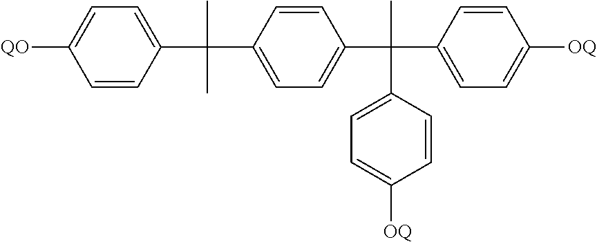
C1=CC(C(C2=CC=C(C(C3=CC=C([OQ])C=C3)(C)C3=CC=C([OQ])C=C3)C=C2)(C)C)=CC=C1[QO]
